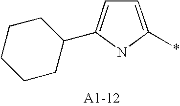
C1CCC(C2=CC=C(*)N2)CC1
